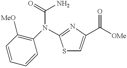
C1=CC([MeO])=C(N(C(=O)N)C2=NC(C([OMe])=O)=CS2)C=C1
